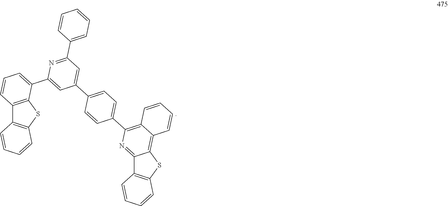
C1=CC=CC2=C3C(=NC(C4=CC=C(C5=CC(C6=CC=CC=C6)=NC(C6=CC=CC7=C6SC6=C7C=CC=C6)=C5)C=C4)=C12)C1=C(S3)C=CC=C1
